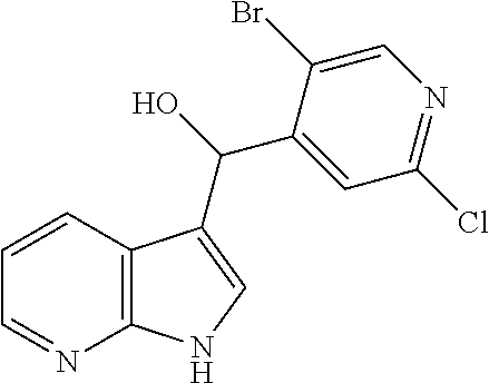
C12=C(C=CC=N1)C(C(O)C1=CC(Cl)=NC=C1Br)=CN2
